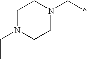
C(N1CCN(C*)CC1)C
